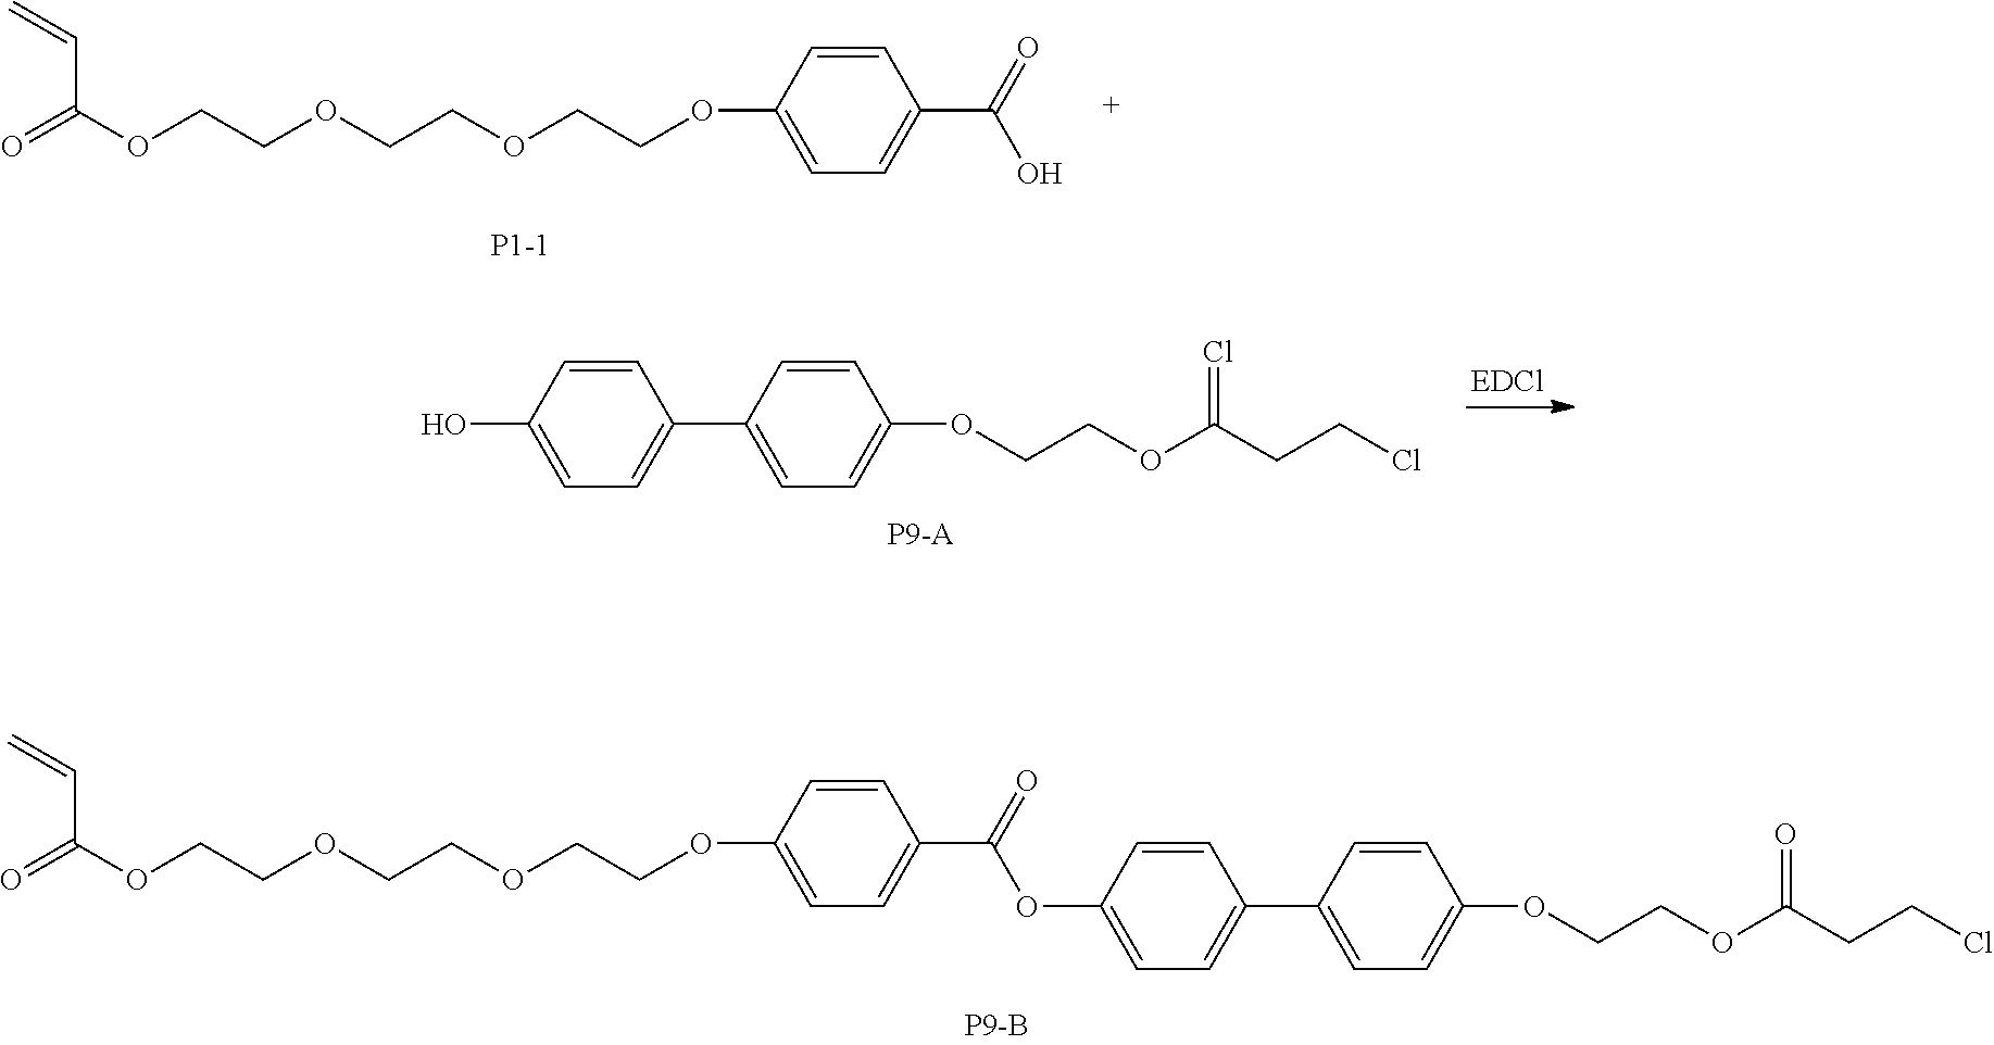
C=CC(OCCOCCOCCOC1=CC=C(C(=O)OC2=CC=C(C3=CC=C(OCCOC(CCCl)=O)C=C3)C=C2)C=C1)=O.C=CC(OCCOCCOCCOC1=CC=C(C(=O)O)C=C1)=O.C1=CC(O)=CC=C1C1=CC=C(OCCOC(CCCl)=Cl)C=C1
